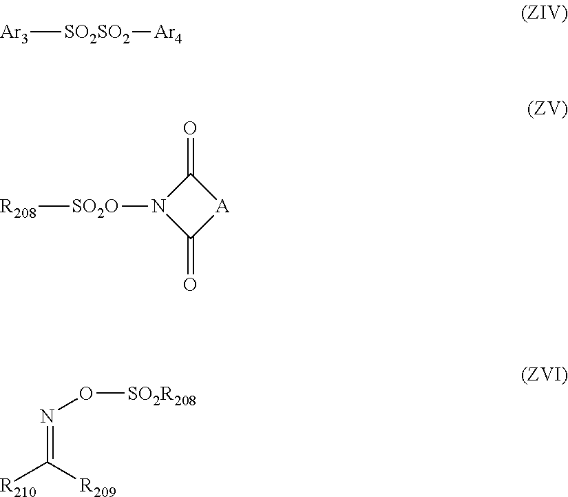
[Ar3][SO2SO2][Ar4].[R208][SO2O]N1C(=O)[A]C1=O.N(=C([R209])[R210])O[SO2R208]
